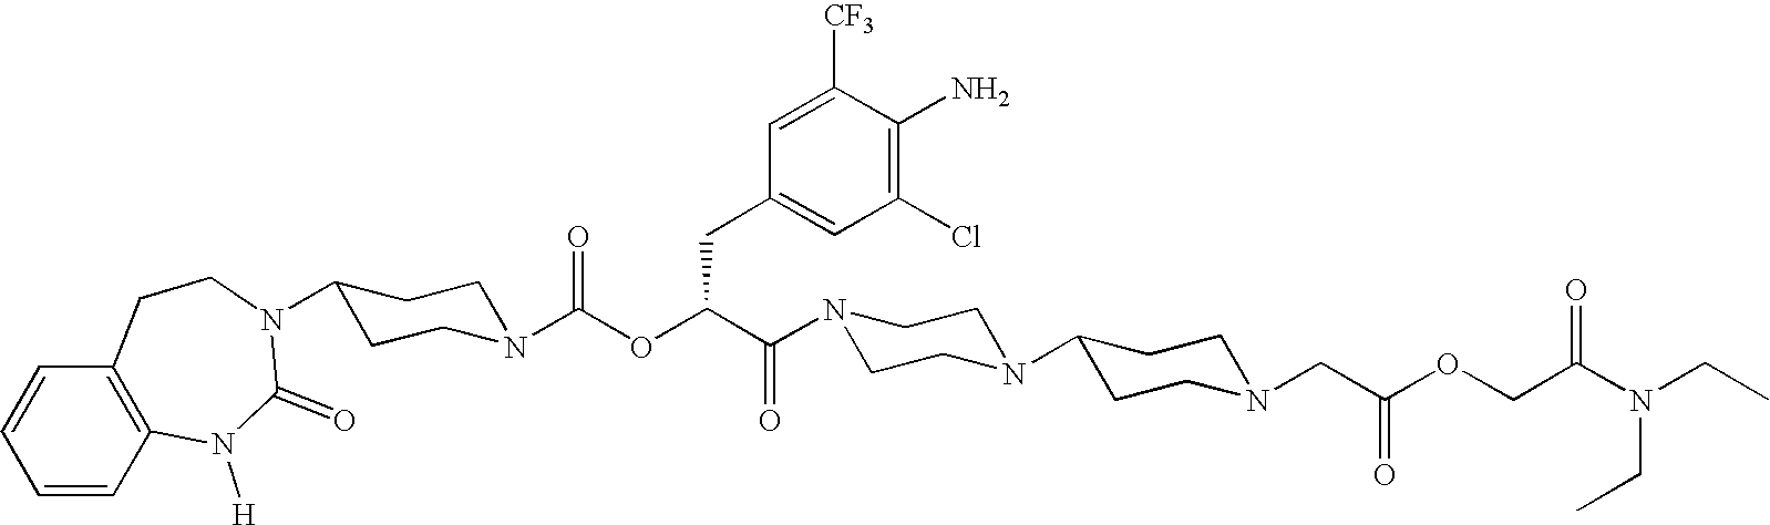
C1=CC2=C(C=C1)CCN(C1CCN(C(OC(C(N3CCN(C4CCN(CC(OCC(N(CC)CC)=O)=O)CC4)CC3)=O)CC3=CC(Cl)=C(N)C([CF3])=C3)=O)CC1)C(=O)N2[H]
